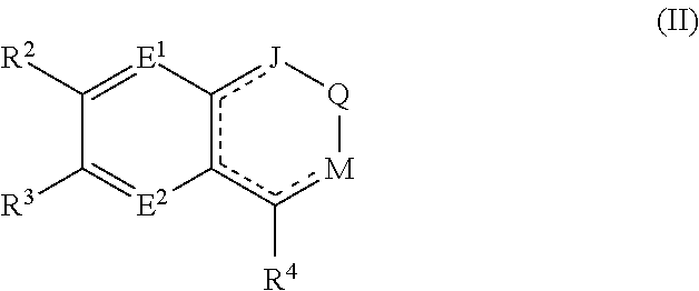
c12c([J][Q][M]c1[R4])[E1]=C([R2])C([R3])=[E2]2
